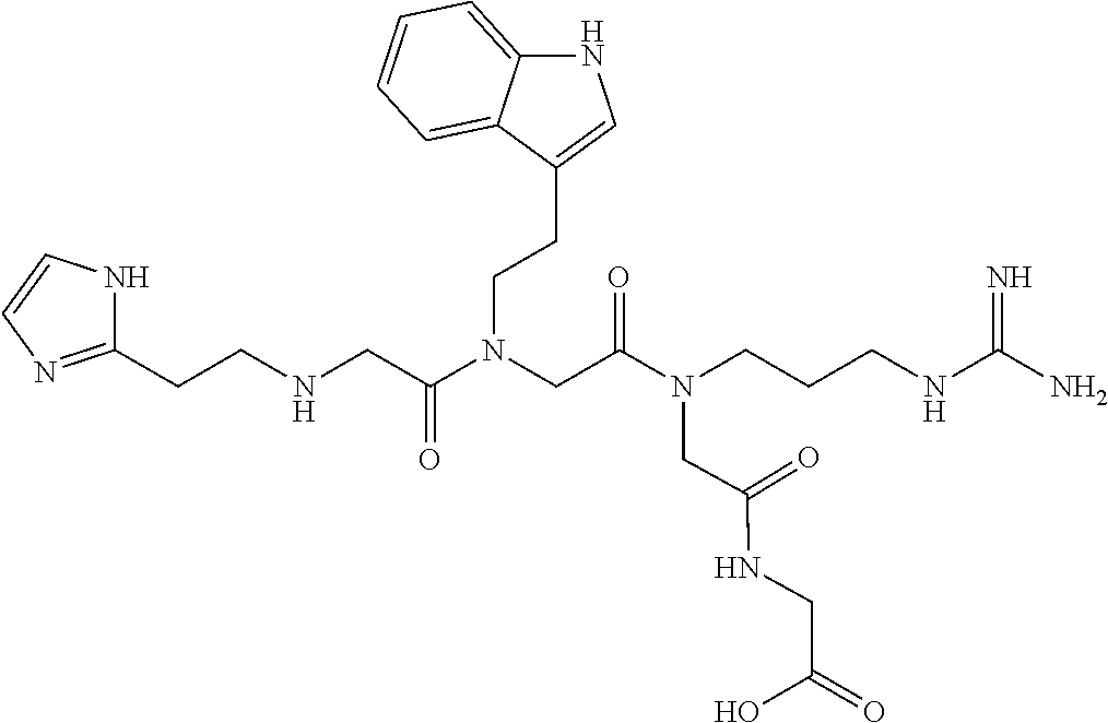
NC(NCCCN(C(CN(C(CNCCC1=NC=CN1)=O)CCC1=CNC2=CC=CC=C12)=O)CC(NCC(=O)O)=O)=N
